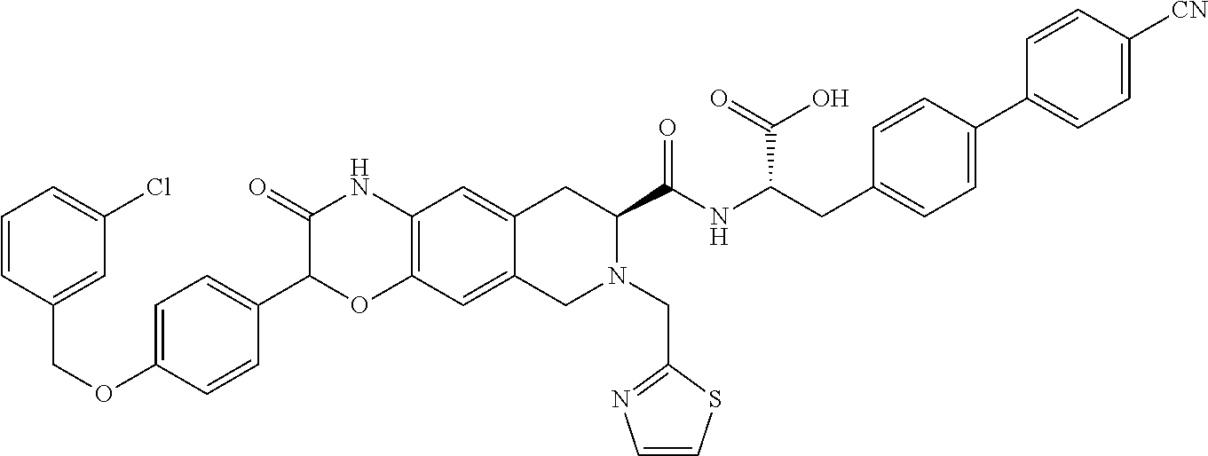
C1=CC(COC2=CC=C(C3OC4=C(NC3=O)C=C3C(=C4)CN(CC4=NC=CS4)C(C(NC(CC4=CC=C(C5=CC=C([CN])C=C5)C=C4)C(=O)O)=O)C3)C=C2)=CC(Cl)=C1
